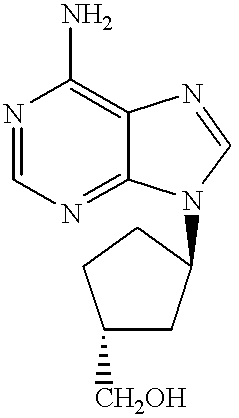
N1=CN=C2C(=C1N)N=CN2C1CC([CH2OH])CC1
